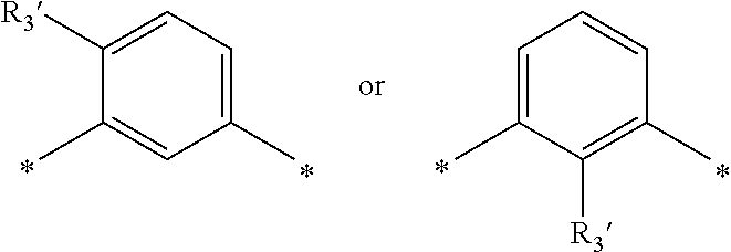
C1(C)=CC(C)=CC=C1[R3].C1(C)=CC=CC(C)=C1[R3]
